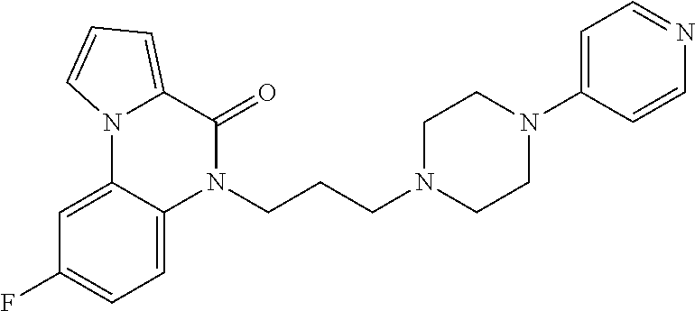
N1(CCCN2CCN(C3=CC=NC=C3)CC2)C(=O)C2=CC=CN2C2=CC(F)=CC=C12
